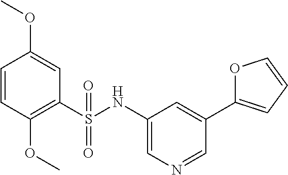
C1=CC(OC)=C(S(NC2=CN=CC(C3=CC=CO3)=C2)(=O)=O)C=C1OC
